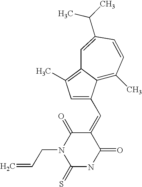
C1=C(C=C2C(=O)N(CC=C)C(=S)NC2=O)C2=C(C)C=CC(C(C)C)=CC2=C1C
